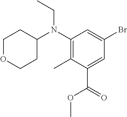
C1(N(C2CCOCC2)CC)=C(C)C(C(=O)OC)=CC(Br)=C1
